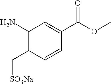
C1(N)=C(C[SO3Na])C=CC(C(OC)=O)=C1
